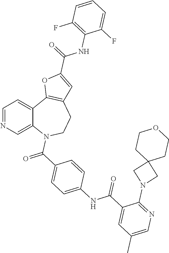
C12=CN=CC=C1C1=C(CCN2C(C2=CC=C(NC(C3=CC(C)=CN=C3N3CC4(C3)CCOCC4)=O)C=C2)=O)C=C(C(=O)NC2=C(F)C=CC=C2F)O1
